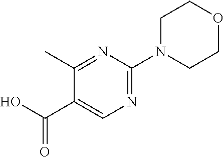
N1=C(N2CCOCC2)N=C(C)C(C(O)=O)=C1
